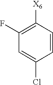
C1(F)=C([X6])C=CC(Cl)=C1
